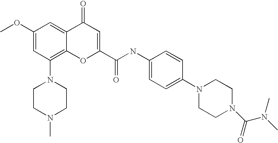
C1CN(C)CCN1C1=C2C(=CC(OC)=C1)C(=O)C=C(C(=O)NC1=CC=C(N3CCN(C(N(C)C)=O)CC3)C=C1)O2
